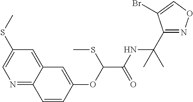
N1=C2C(=CC(SC)=C1)C=C(OC(C(NC(C1=NOC=C1Br)(C)C)=O)SC)C=C2
